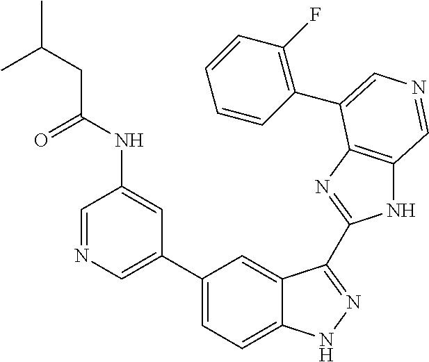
C1(C2=CN=CC(NC(CC(C)C)=O)=C2)=CC=C2C(=C1)C(C1=NC3=C(N1)C=NC=C3C1=C(F)C=CC=C1)=NN2
